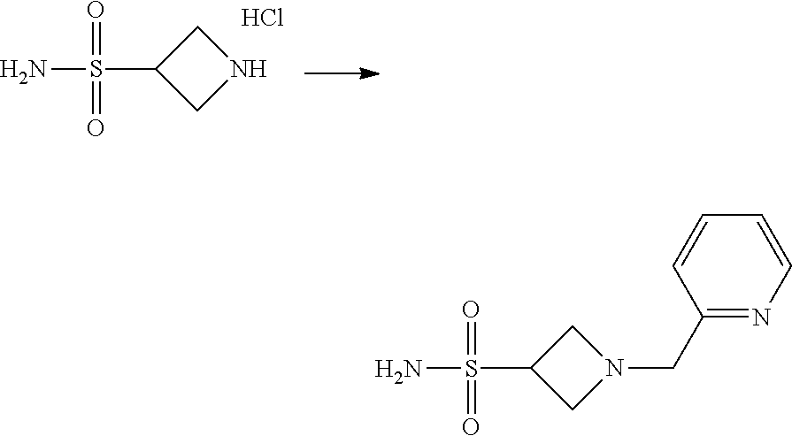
C1(S(N)(=O)=O)CNC1.Cl.C1(S(N)(=O)=O)CN(CC2=NC=CC=C2)C1
